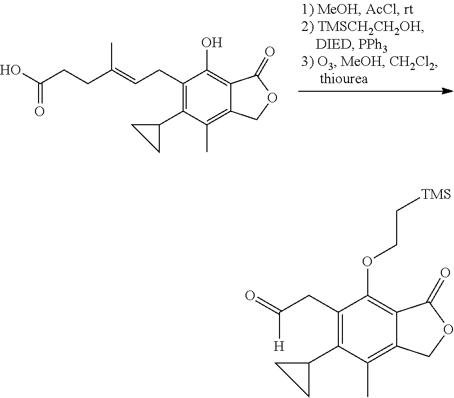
C1(CC=C(CCC(O)=O)C)=C(C2CC2)C(C)=C2C(=C1O)C(=O)OC2.C1(CC(=O)[H])=C(C2CC2)C(C)=C2C(=C1OCC[TMS])C(=O)OC2
